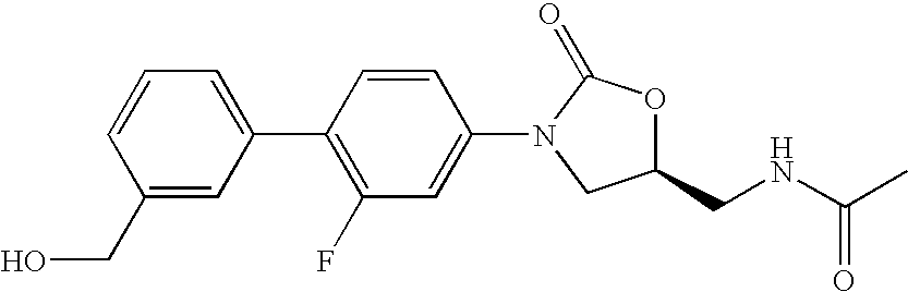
C1=CC=C(C2=C(F)C=C(N3C(=O)OC(CNC(C)=O)C3)C=C2)C=C1CO
